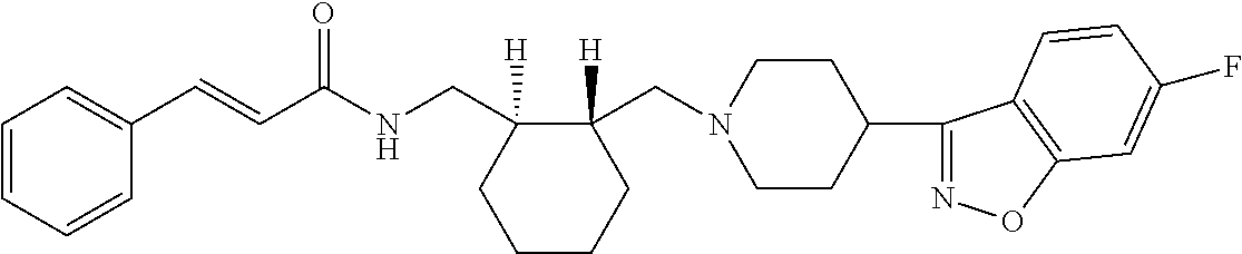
C1(C=CC(NCC2([H])C(CN3CCC(C4=NOC5=C4C=CC(F)=C5)CC3)([H])CCCC2)=O)=CC=CC=C1
